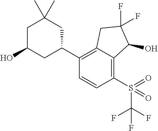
C1(C2=C3C(=C(S(C(F)(F)F)(=O)=O)C=C2)C(O)C(F)(F)C3)CC(C)(C)CC(O)C1
